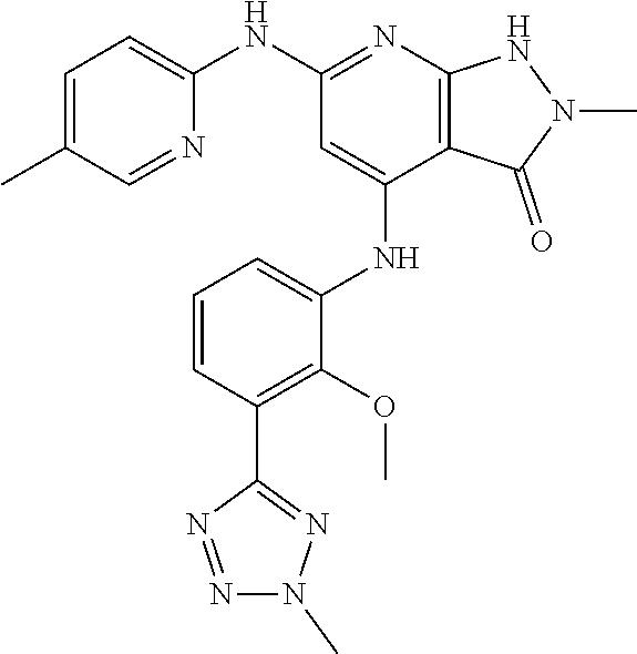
C12=C(N=C(NC3=CC=C(C)C=N3)C=C1NC1=CC=CC(C3=NN(C)N=N3)=C1OC)NN(C)C2=O
